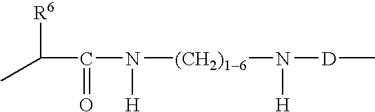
[R6]C(C)C(N([(CH2)16]N([D]C)[H])[H])=O
